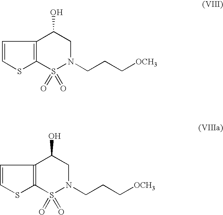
C1=CC2=C(S1)S(=O)(=O)N(CCC[OCH3])CC2O.C1=CC2=C(S1)S(=O)(=O)N(CCC[OCH3])CC2O
